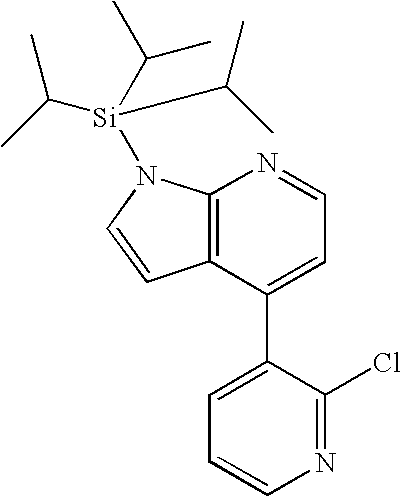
C12=C(C(C3=CC=CN=C3Cl)=CC=N1)C=CN2[Si](C(C)C)(C(C)C)C(C)C
